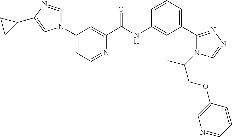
C1(N2C=NC(C3CC3)=C2)=CC=NC(C(NC2=CC(C3=NN=CN3C(COC3=CN=CC=C3)C)=CC=C2)=O)=C1
